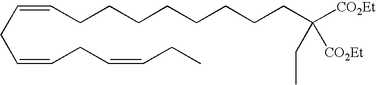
C(CC=CCC=CCC)=CCCCCCCCCC([CO2Et])(CC)[CO2Et]
